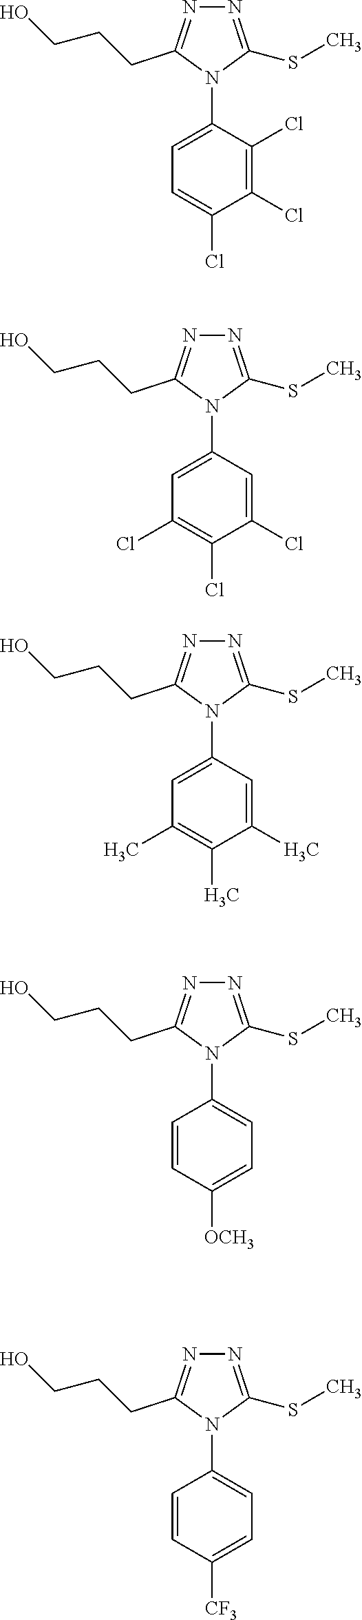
C1=C(N2C(SC)=NN=C2CCCO)C(Cl)=C(Cl)C(Cl)=C1.C1=C(N2C(SC)=NN=C2CCCO)C=C(Cl)C(Cl)=C1Cl.C1=C(N2C(SC)=NN=C2CCCO)C=C(C)C(C)=C1C.C1=CC([OCH3])=CC=C1N1C(SC)=NN=C1CCCO.C1=CC([CF3])=CC=C1N1C(SC)=NN=C1CCCO
